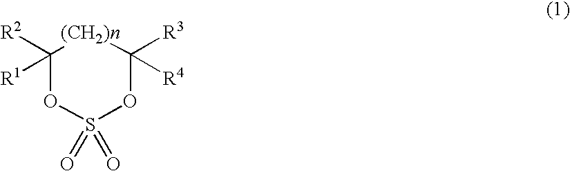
C1([R2])([R1])OS(=O)(=O)OC([R3])([R4])[(CH2)n]1
